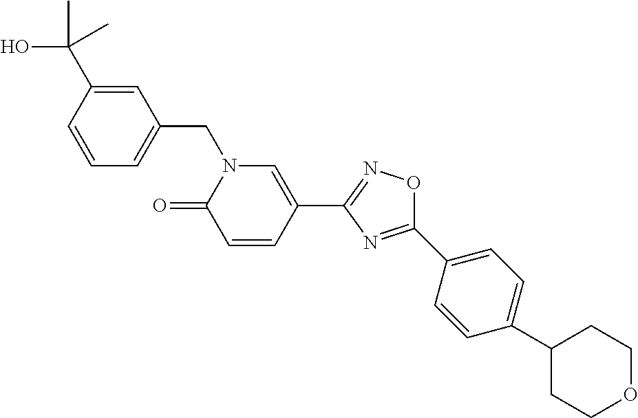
C1=CC(C(O)(C)C)=CC(CN2C(=O)C=CC(C3=NOC(C4=CC=C(C5CCOCC5)C=C4)=N3)=C2)=C1
